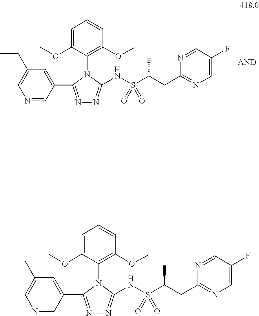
N(S(C(CC1=NC=C(F)C=N1)C)(=O)=O)C1=NN=C(C2=CC(CC)=CN=C2)N1C1=C(OC)C=CC=C1OC.N(S(C(CC1=NC=C(F)C=N1)C)(=O)=O)C1=NN=C(C2=CC(CC)=CN=C2)N1C1=C(OC)C=CC=C1OC
